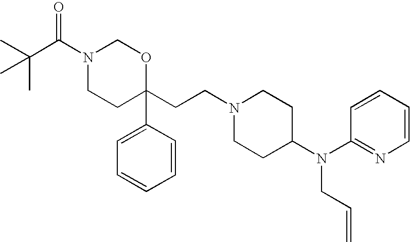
N1(C(C(C)(C)C)=O)CCC(CCN2CCC(N(C3=NC=CC=C3)CC=C)CC2)(C2=CC=CC=C2)OC1
